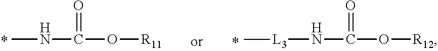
CNC(=O)O[R11].[L3](NC(=O)O[R12])C
